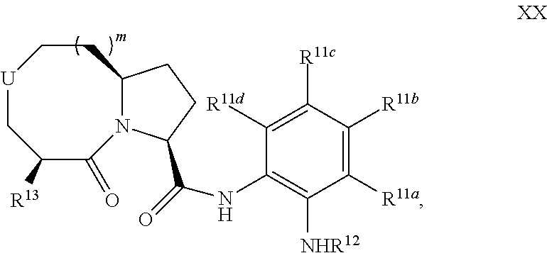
C1([R13])C(=O)N2C(CC[U]C1)CCC2C(=O)NC1=C([NHR12])C([R11a])=C([R11b])C([R11c])=C1[R11d]
